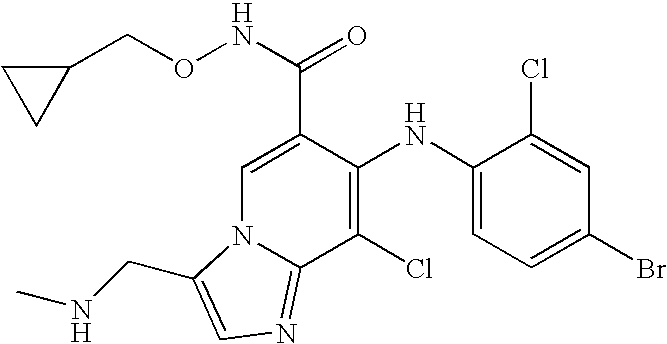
C1(NC2=C(Cl)C3=NC=C(CNC)N3C=C2C(NOCC2CC2)=O)=CC=C(Br)C=C1Cl
